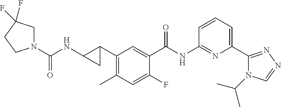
C1(C2CC2NC(N2CC(F)(F)CC2)=O)=C(C)C=C(F)C(C(NC2=NC(C3=NN=CN3C(C)C)=CC=C2)=O)=C1
